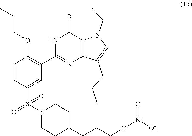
C1=CC(S(N2CCC(CCCO[N+]([O-])=O)CC2)(=O)=O)=CC(C2=NC3=C(C(=O)N2)N(CC)C=C3CCC)=C1OCCC
